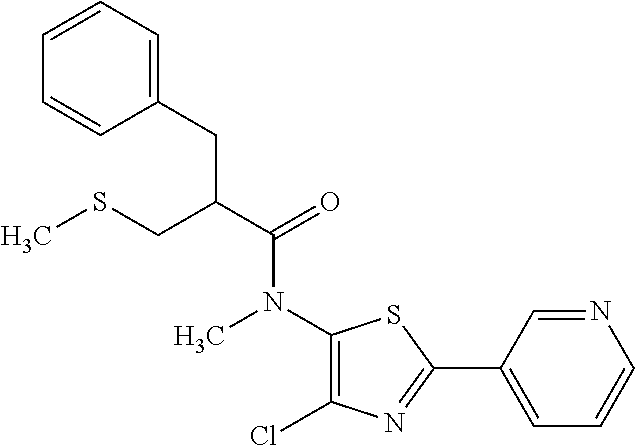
C1=C(CC(CSC)C(=O)N(C2=C(Cl)N=C(C3=CC=CN=C3)S2)C)C=CC=C1
